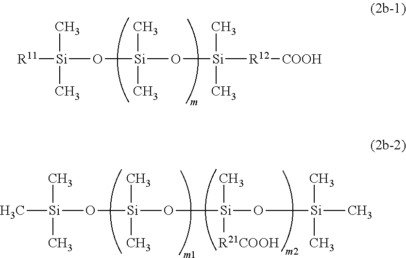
[R11][Si](C)(C)O[Si](C)(C)O[Si](C)(C)[R12][COOH].C[Si](C)(C)O[Si](C)(C)O[Si](C)([R21COOH])O[Si](C)(C)C
